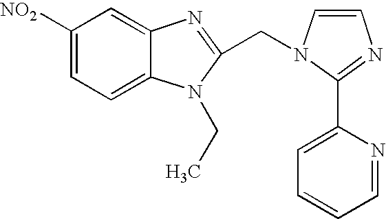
C1([NO2])=CC=C2C(=C1)N=C(CN1C=CN=C1C1=CC=CC=N1)N2CC
